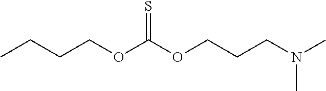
C(COC(OCCCN(C)C)=S)CC
